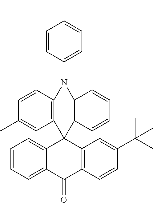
C1=CC(N2C3=C(C=C(C)C=C3)C3(C4=C2C=CC=C4)C2=CC=CC=C2C(=O)C2=C3C=C(C(C)(C)C)C=C2)=CC=C1C
